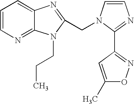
C1=CN=C2C(=C1)N=C(CN1C=CN=C1C1=NOC(C)=C1)N2CCC
